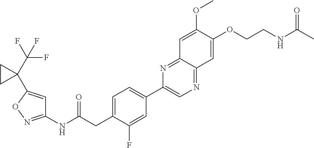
C1(NC(CC2=CC=C(C3=CN=C4C(=N3)C=C(OC)C(OCCNC(=O)C)=C4)C=C2F)=O)=NOC(C2(C(F)(F)F)CC2)=C1
